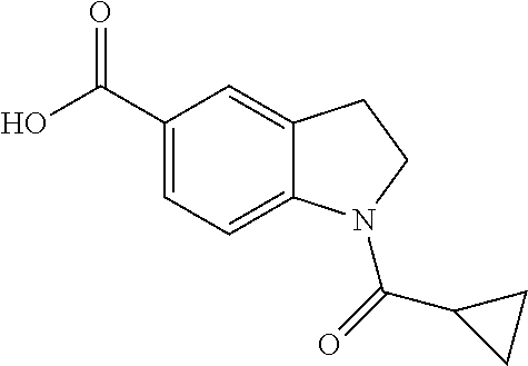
C1(C(O)=O)=CC=C2C(=C1)CCN2C(C1CC1)=O
